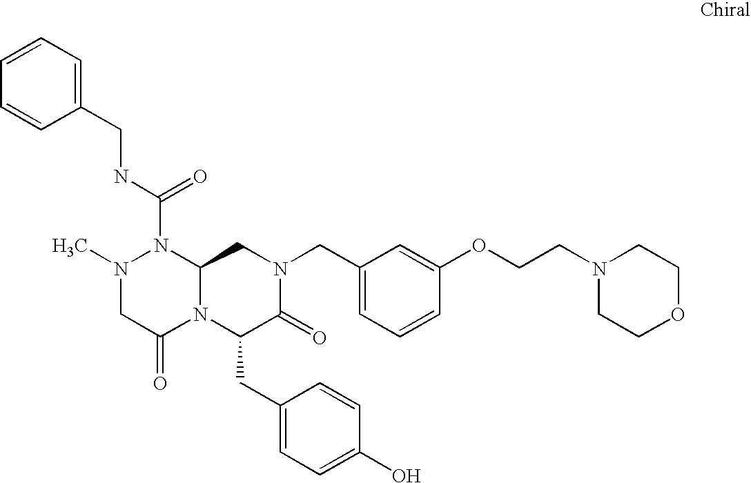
C1=CC=C(CNC(N2N(C)CC(=O)N3C2CN(CC2=CC=CC(OCCN4CCOCC4)=C2)C(=O)C3CC2=CC=C(O)C=C2)=O)C=C1
